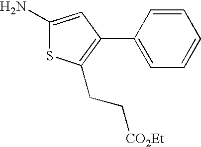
NC1=CC(C2=CC=CC=C2)=C(CC[CO2Et])S1
